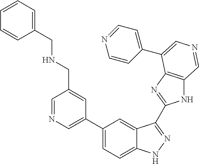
C1(C2=CN=CC(CNCC3=CC=CC=C3)=C2)=CC=C2C(=C1)C(C1=NC3=C(N1)C=NC=C3C1=CC=NC=C1)=NN2
